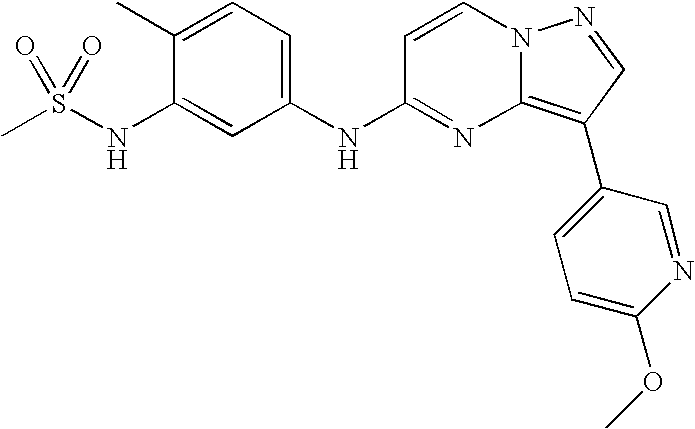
C1(C)=CC=C(NC2=NC3=C(C4=CC=C(OC)N=C4)C=NN3C=C2)C=C1NS(C)(=O)=O
